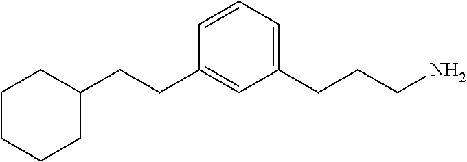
C1(CCC2CCCCC2)=CC(CCCN)=CC=C1
